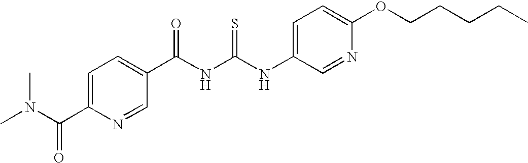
C(NC(NC1=CC=C(OCCCCC)N=C1)=S)(=O)C1=CC=C(C(N(C)C)=O)N=C1
